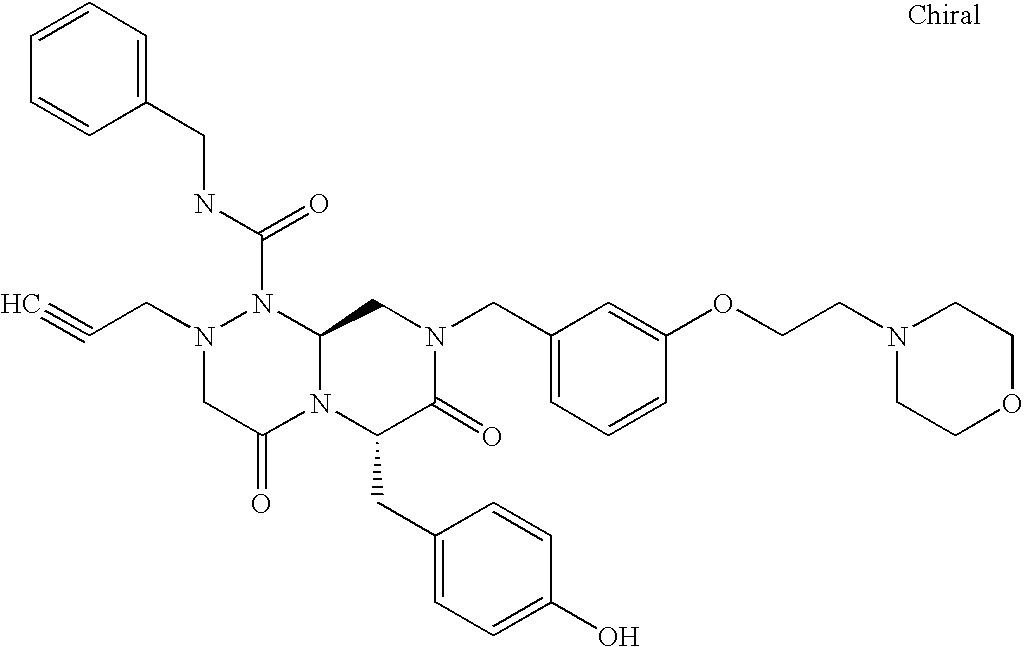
N(C(N1N(CC#C)CC(=O)N2C1CN(CC1=CC=CC(OCCN3CCOCC3)=C1)C(=O)C2CC1=CC=C(O)C=C1)=O)CC1=CC=CC=C1
